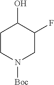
C1CN([Boc])CC(F)C1O
